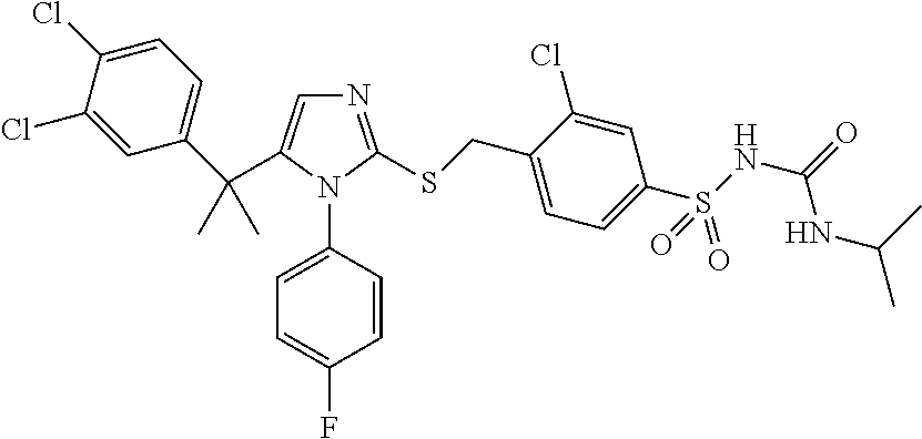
C1=C(Cl)C(Cl)=CC(C(C2=CN=C(SCC3=CC=C(S(NC(NC(C)C)=O)(=O)=O)C=C3Cl)N2C2=CC=C(F)C=C2)(C)C)=C1
